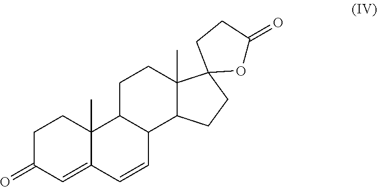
C1C(=O)C=C2C(C)(C1)C1C(C=C2)C2C(C)(CC1)C1(CC2)OC(=O)CC1
